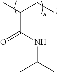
CC(CC)C(NC(C)C)=O
